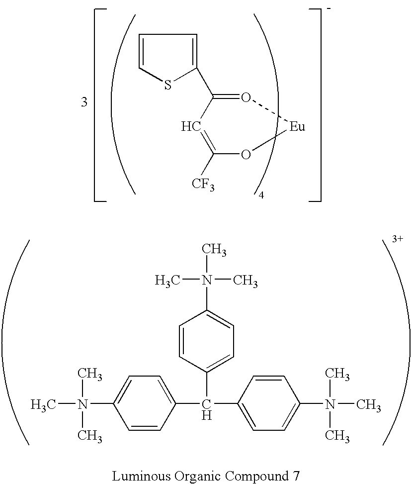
C1([CF3])=CC(C2=CC=CS2)=O[Eu]O1.N(C)(C)(C)C1=CC=C(C(C2=CC=C(N(C)(C)C)C=C2)C2=CC=C(N(C)(C)C)C=C2)C=C1
